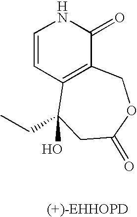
C1=CC2=C(C(=O)N1)COC(=O)CC2(O)CC
